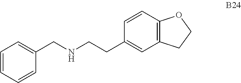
C1=CC=CC(CNCCC2=CC3=C(C=C2)OCC3)=C1
